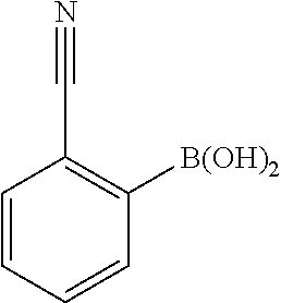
C1=CC=CC([B(OH)2])=C1C#N
